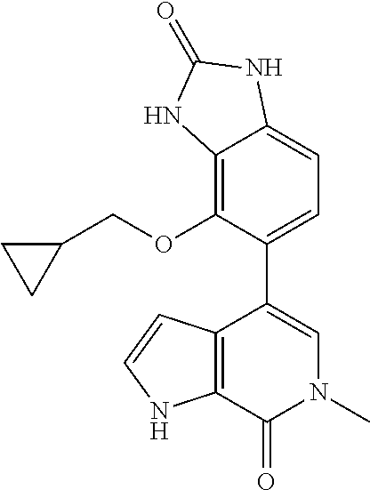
O(C1=C2C(=CC=C1C1=CN(C)C(=O)C3=C1C=CN3)NC(=O)N2)CC1CC1
